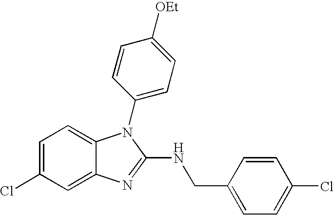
C1=C(Cl)C=C2C(=C1)N(C1=CC=C([OEt])C=C1)C(NCC1=CC=C(Cl)C=C1)=N2
